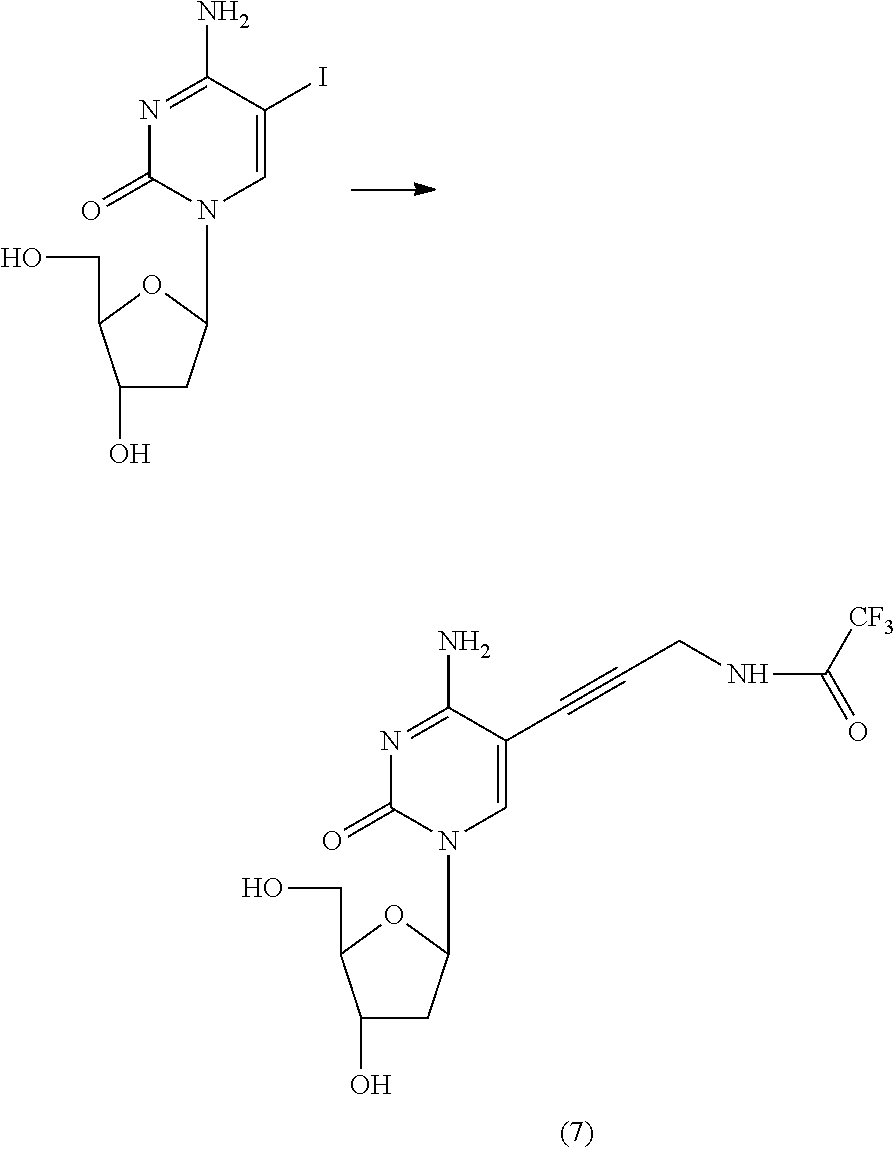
N1=C(N)C(I)=CN(C2CC(O)C(CO)O2)C1=O.N1=C(N)C(C#CCNC([CF3])=O)=CN(C2CC(O)C(CO)O2)C1=O
